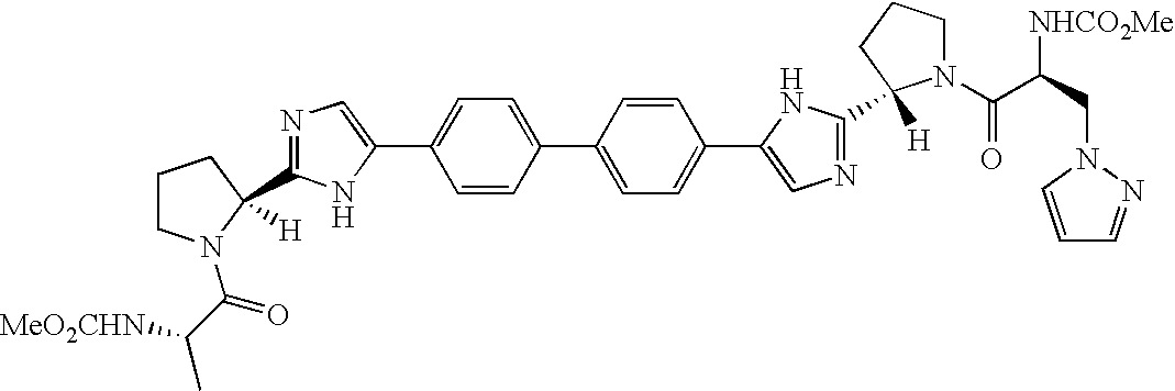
C1=CC(C2=CC=C(C3=CN=C(C4([H])N(C(C(CN5N=CC=C5)[NHCO2Me])=O)CCC4)N3)C=C2)=CC=C1C1=CN=C(C2([H])N(C(C([MeO2CHN])C)=O)CCC2)N1
